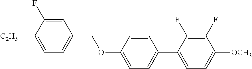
C1=C(F)C([C2H5])=CC=C1COC1=CC=C(C2=CC=C([OCH3])C(F)=C2F)C=C1
